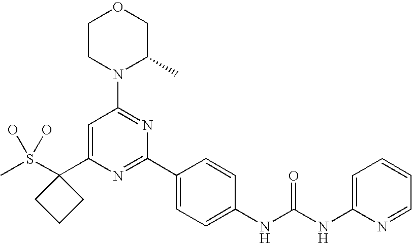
CS(C1(C2=CC(N3C(C)COCC3)=NC(C3=CC=C(NC(NC4=CC=CC=N4)=O)C=C3)=N2)CCC1)(O)O
